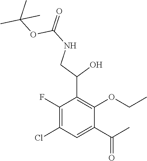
C1(F)=C(Cl)C=C(C(C)=O)C(OCC)=C1C(O)CNC(=O)OC(C)(C)C
